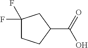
C1(F)(F)CCC(C(=O)O)C1
